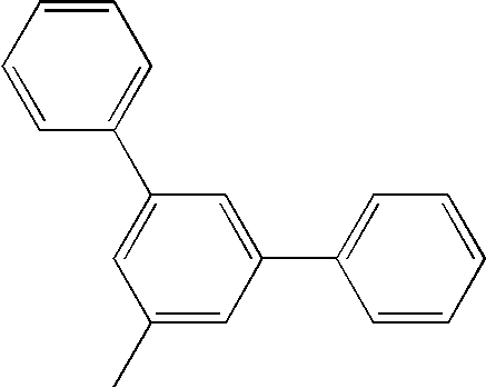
C1=CC=CC(C2=CC(C)=CC(C3=CC=CC=C3)=C2)=C1
